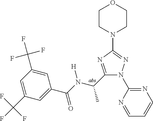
C1(C(N(C(C2=CC(C(F)(F)F)=CC(C(F)(F)F)=C2)=O)[H])C)=NC(N2CCOCC2)=NN1C1=NC=CC=N1
